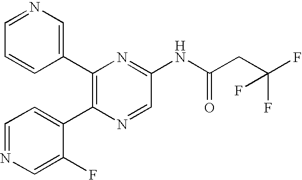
C1(C2=C(C3=CC=NC=C3F)N=CC(NC(CC(F)(F)F)=O)=N2)=CN=CC=C1
